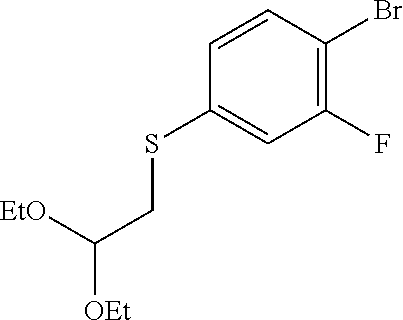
C1=CC(Br)=C(F)C=C1SCC([OEt])[EtO]
